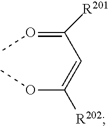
O(C(=CC(=OC)[R201])[R202])C
